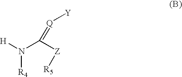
N([R4])([H])C([Z][R5])=[Q][Y]
